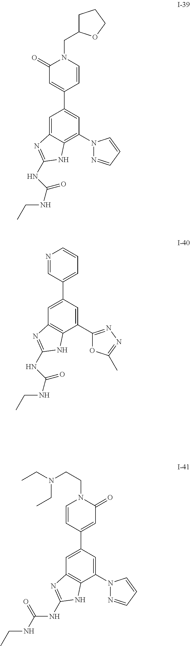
C1=C2C(=C(N3N=CC=C3)C=C1C1=CC(=O)N(CC3CCCO3)C=C1)NC(NC(NCC)=O)=N2.C1=C(C2=CC=CN=C2)C=C(C2=NN=C(C)O2)C2=C1N=C(NC(NCC)=O)N2.C1=C(C2=CC(=O)N(CCN(CC)CC)C=C2)C=C(N2N=CC=C2)C2=C1N=C(NC(NCC)=O)N2
